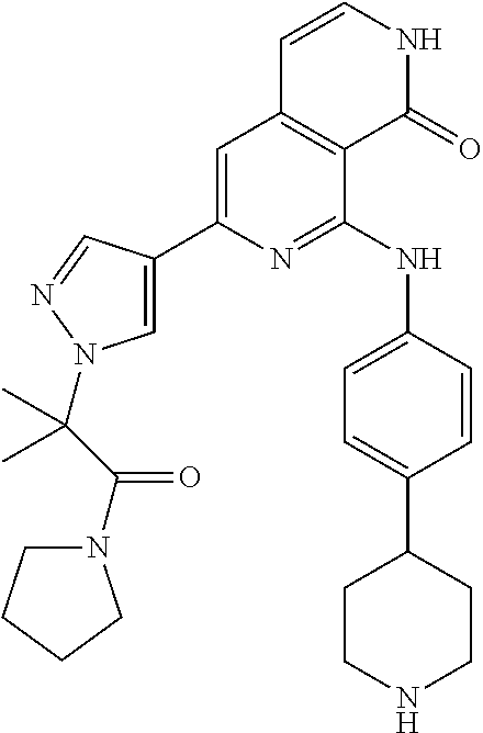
C1=C(C2=CN(C(C(N3CCCC3)=O)(C)C)N=C2)N=C(NC2=CC=C(C3CCNCC3)C=C2)C2=C1C=CNC2=O
